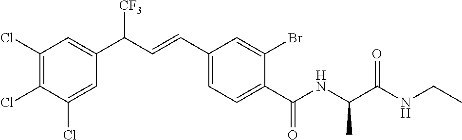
C1(Cl)=C(Cl)C(Cl)=CC(C(C=CC2=CC=C(C(NC(C(NCC)=O)C)=O)C(Br)=C2)[CF3])=C1
